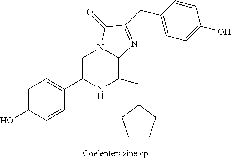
C1=C(O)C=CC(C2=CN3C(=C(CC4CCCC4)N2)N=C(CC2=CC=C(O)C=C2)C3=O)=C1
